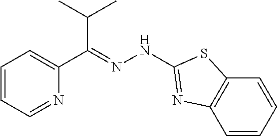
C1=CC=NC(C(=NNC2=NC3=C(C=CC=C3)S2)C(C)C)=C1
